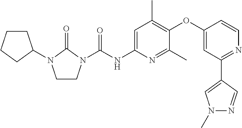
C1CN(C(NC2=CC(C)=C(OC3=CC(C4=CN(C)N=C4)=NC=C3)C(C)=N2)=O)C(=O)N1C1CCCC1
